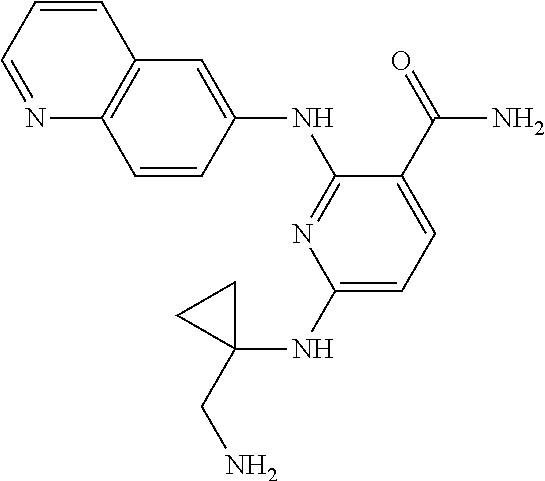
C1=CC(NC2=NC(NC3(CN)CC3)=CC=C2C(=O)N)=CC2=C1N=CC=C2
